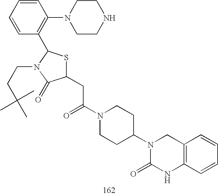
C1(CC(N2CCC(N3C(=O)NC4=C(C3)C=CC=C4)CC2)=O)SC(C2=C(N3CCNCC3)C=CC=C2)N(CCC(C)(C)C)C1=O
